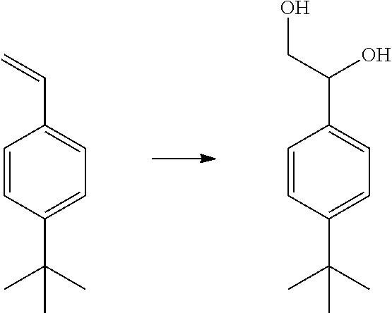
C1=CC(C(C)(C)C)=CC=C1C=C.C1=CC(C(C)(C)C)=CC=C1C(CO)O
